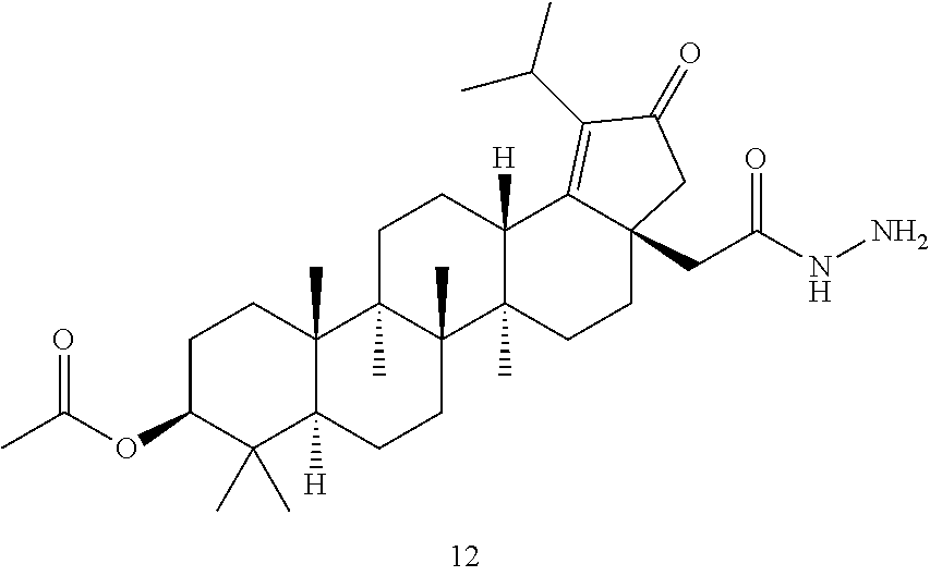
C1C(OC(C)=O)C(C)(C)C2([H])C(C)(C1)C1(C)C(C)(CC2)C2(C)C([H])(CC1)C1=C(C(C)C)C(=O)CC1(CC(NN)=O)CC2
